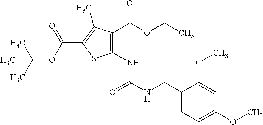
C1(NC(=O)NCC2=CC=C(OC)C=C2OC)=C(C(OCC)=O)C(C)=C(C(OC(C)(C)C)=O)S1
